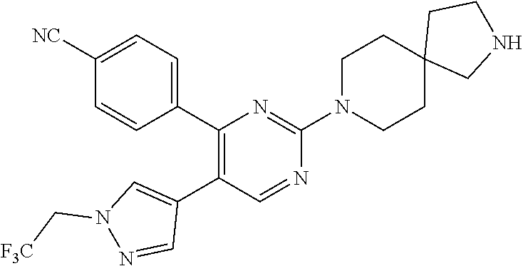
C1(C2=CC=C([NC])C=C2)=C(C2=CN(C[F3C])N=C2)C=NC(N2CCC3(CC2)CNCC3)=N1
